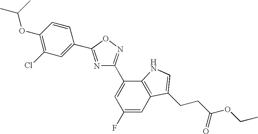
N1=C(C2=CC(Cl)=C(OC(C)C)C=C2)ON=C1C1=CC(F)=CC2=C1NC=C2CCC(OCC)=O
